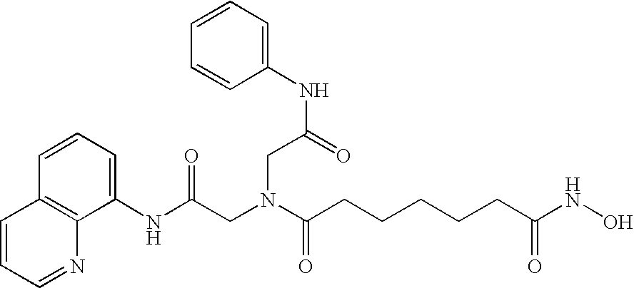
N(C(=O)CN(CC(NC1=CC=CC=C1)=O)C(=O)CCCCCC(NO)=O)C1=CC=CC2=C1N=CC=C2
